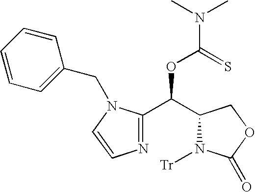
C1(C(C2N([Tr])C(=O)OC2)OC(=S)N(C)C)=NC=CN1CC1=CC=CC=C1
